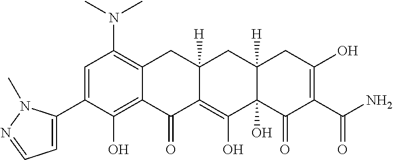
C1(C2=CC(N(C)C)=C3C(=C2O)C(=O)C2=C(O)C4(O)C([H])(CC2([H])C3)CC(O)=C(C(N)=O)C4=O)=CC=NN1C
